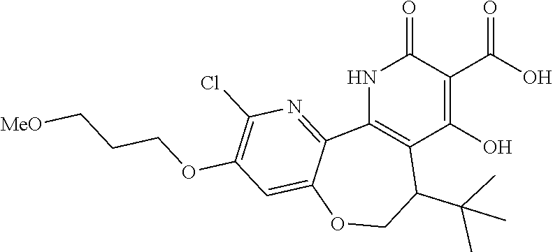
C12=C(NC(=O)C(C(O)=O)=C1O)C1=NC(Cl)=C(OCCC[MeO])C=C1OCC2C(C)(C)C
